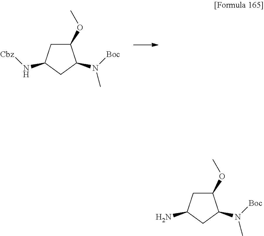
C1(OC)CC(N[Cbz])CC1N([Boc])C.C1(OC)CC(N)CC1N(C)[Boc]
